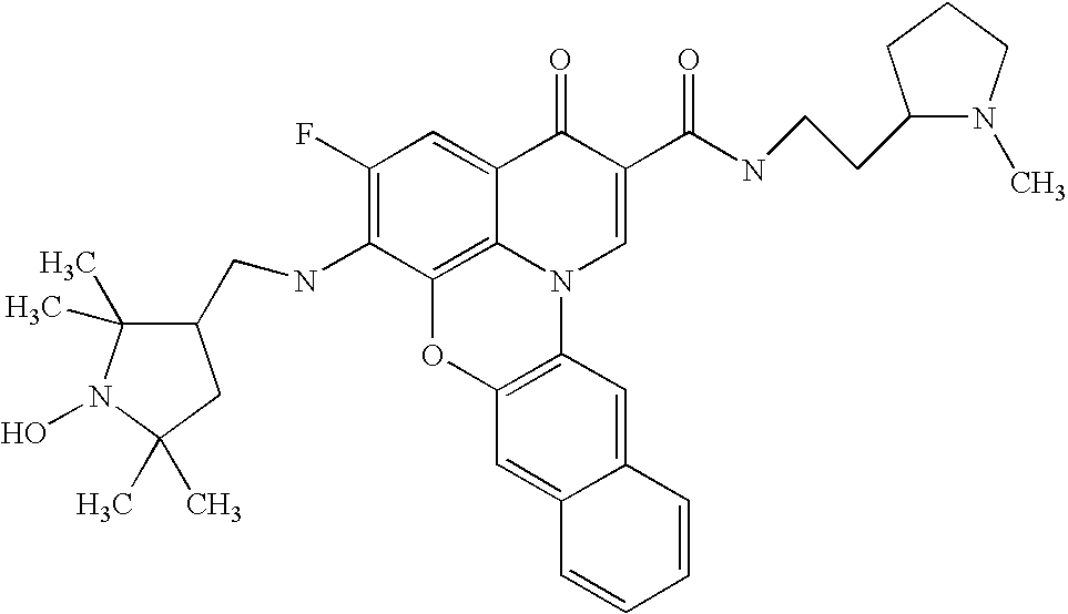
C1(F)=C(NCC2C(C)(C)N(O)C(C)(C)C2)C2=C3C(=C1)C(=O)C(C(NCCC1N(C)CCC1)=O)=CN3C1=C(O2)C=C2C(=C1)C=CC=C2
